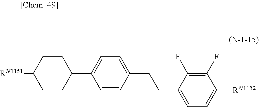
[RN1151]C1CCC(C2=CC=C(CCC3=CC=C([RN1152])C(F)=C3F)C=C2)CC1
